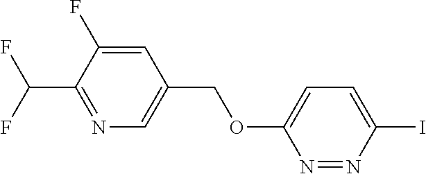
C1=C(F)C(C(F)F)=NC=C1COC1=CC=C(I)N=N1
